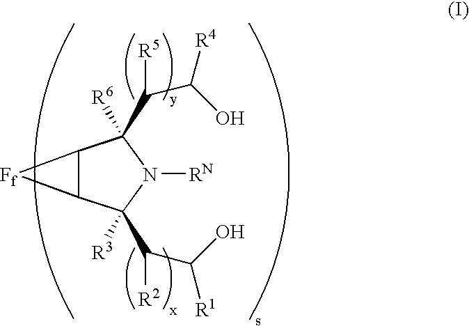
C12C(C(C([R2])C(O)[R1])([R3])N([RN])C1(C([R5])C(O)[R4])[R6])[Ff]2
